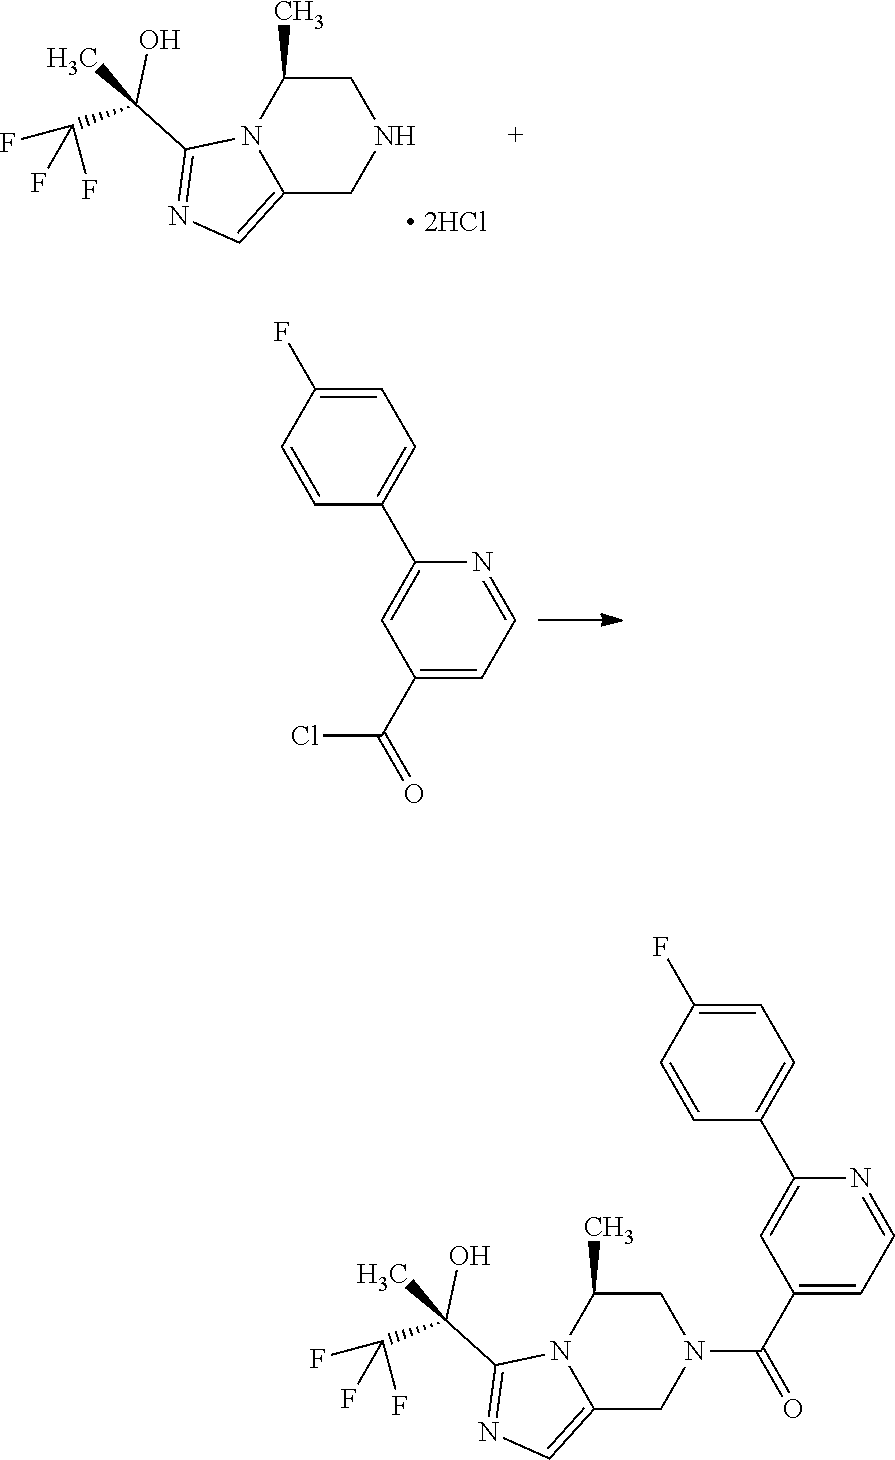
C12=CN=C(C(C(F)(F)F)(O)C)N1C(C)CNC2.C1(C(=O)Cl)=CC=NC(C2=CC=C(F)C=C2)=C1.C12=CN=C(C(C(F)(F)F)(O)C)N1C(C)CN(C(=O)C1=CC=NC(C3=CC=C(F)C=C3)=C1)C2
